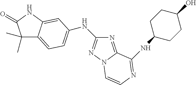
C1(C)(C)C2=CC=C(NC3=NN4C(=N3)C(NC3CCC(O)CC3)=NC=C4)C=C2NC1=O
